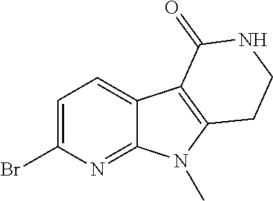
C1=C(Br)N=C2C(=C1)C1=C(N2C)CCNC1=O
